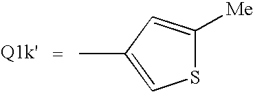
S1C([Me])=CC(C)=C1
